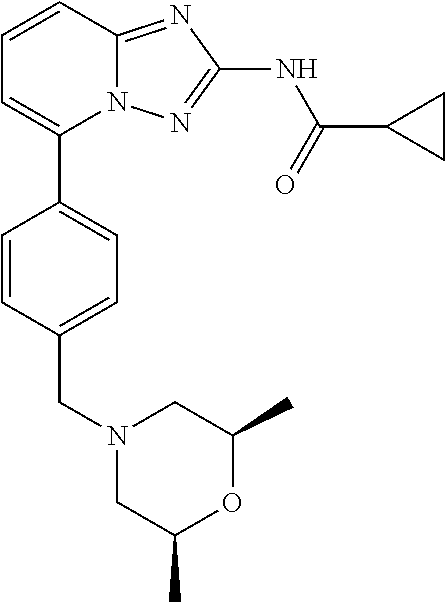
C1=CC2=NC(NC(=O)C3CC3)=NN2C(C2=CC=C(CN3CC(C)OC(C)C3)C=C2)=C1
